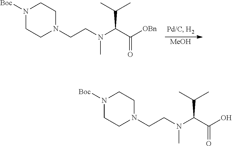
[MeOH].N1([Boc])CCN(CCN(C(C(=O)[OBn])C(C)C)C)CC1.N1([Boc])CCN(CCN(C(C(=O)O)C(C)C)C)CC1
